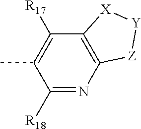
C1([R17])=C(C)C([R18])=NC2=C1[X][Y][Z]2
